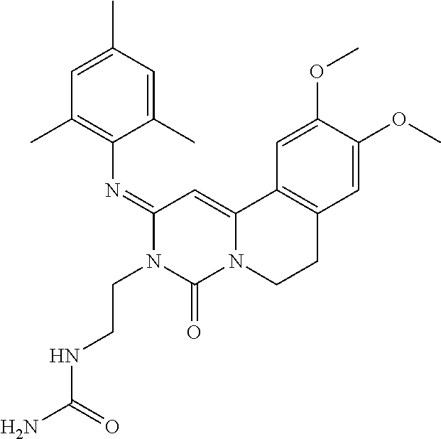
C1(C)=CC(C)=CC(C)=C1N=C1N(CCNC(N)=O)C(=O)N2C(=C1)C1=C(CC2)C=C(OC)C(OC)=C1
